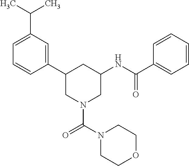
C1=C(C(C)C)C=C(C2CN(C(N3CCOCC3)=O)CC(NC(C3=CC=CC=C3)=O)C2)C=C1
